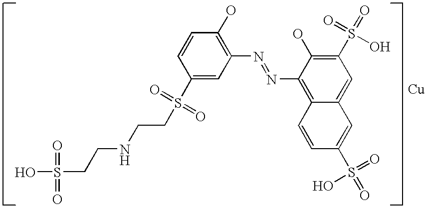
C1(S(CCNCCS(O)(=O)=O)(=O)=O)=CC(N=NC2=C3C(=CC(S(=O)(=O)O)=C2O)C=C(S(=O)(=O)O)C=C3)=C(O)C=C1.[Cu]
